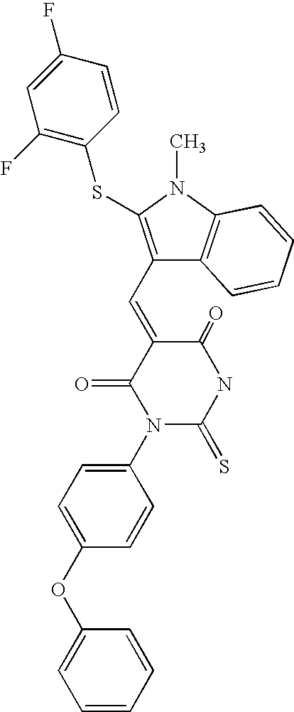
C1(N2C(=S)NC(=O)C(=CC3=C(SC4=C(F)C=C(F)C=C4)N(C)C4=C3C=CC=C4)C2=O)=CC=C(OC2=CC=CC=C2)C=C1
